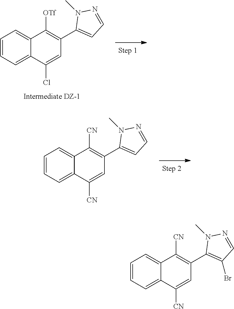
C1(C2=C([CN])C3=CC=CC=C3C([CN])=C2)=CC=NN1C.C1(C2=C([OTf])C3=CC=CC=C3C(Cl)=C2)=CC=NN1C.C1(C2=C([CN])C3=CC=CC=C3C([CN])=C2)=C(Br)C=NN1C
